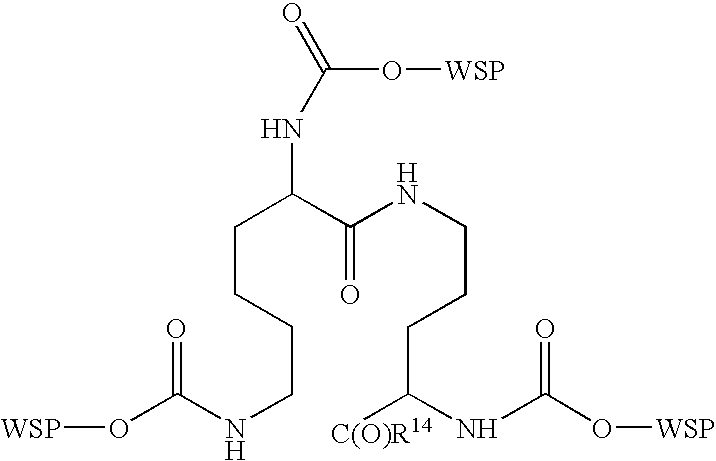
C(CCCNC(=O)O[WSP])C(C(=O)NCCCC([C(O)R14])NC(O[WSP])=O)NC(O[WSP])=O
